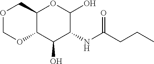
C12C(C(O)C(NC(CCC)=O)C(O)O1)OCOC2
